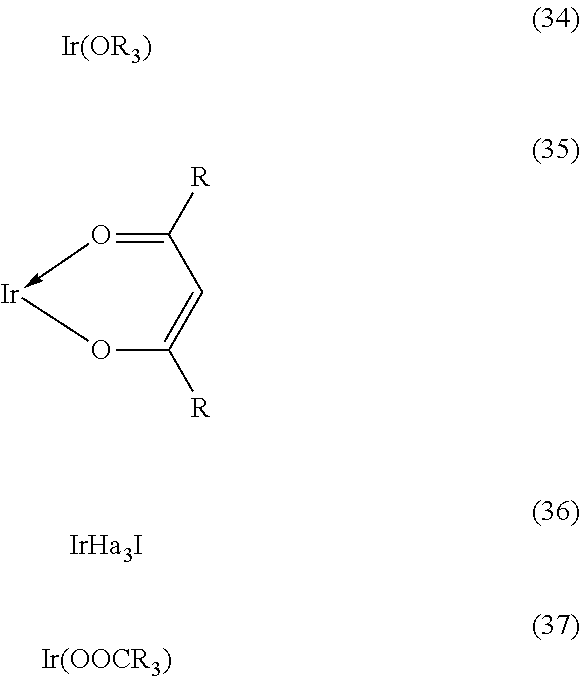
[Ir(OR3)].O1C([R])=CC([R])=O->[Ir]1
